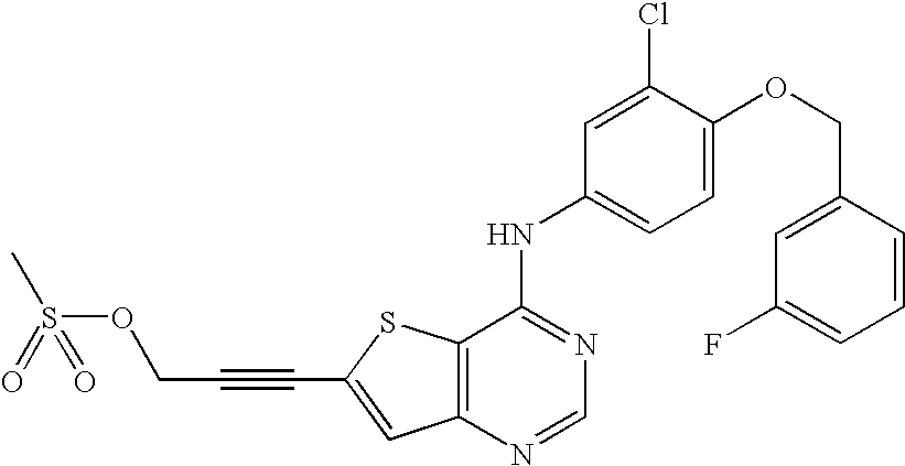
C12=C(SC(C#CCOS(C)(=O)=O)=C1)C(NC1=CC=C(OCC3=CC(F)=CC=C3)C(Cl)=C1)=NC=N2
